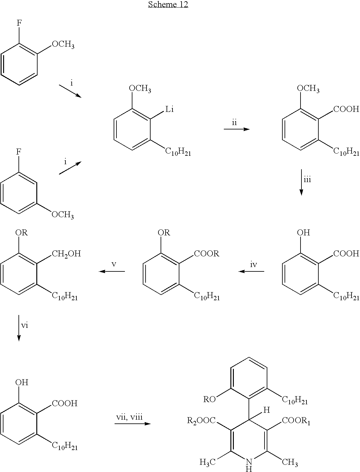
C1=CC=C([C10H21])C([COOH])=C1[OCH3].C1=CC=CC([OCH3])=C1F.C1=CC=C([OCH3])C=C1F.C1=CC=C([C10H21])C([Li])=C1[OCH3].C1=CC=C([C10H21])C([COOH])=C1O.C1=CC=C([C10H21])C([COOR])=C1[OR].C1=CC=C([C10H21])C([CH2OH])=C1[OR].C1=C([RO])C(C2([H])C([R2OOC])=C(C)NC(C)=C2[COOR1])=C([C10H21])C=C1.C1=CC=C([C10H21])C([COOH])=C1O
